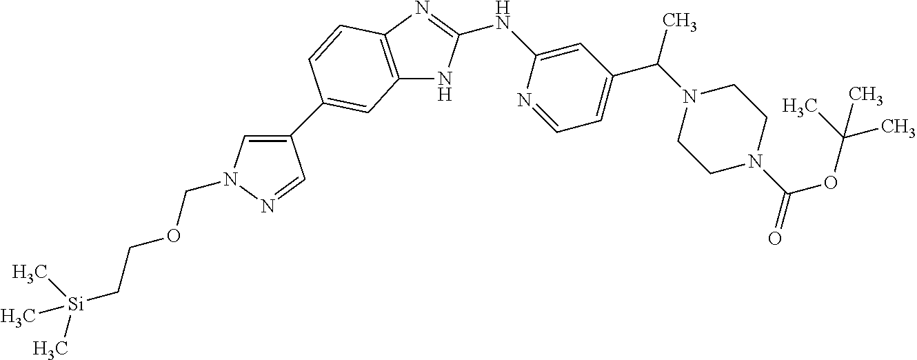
N(C1=CC(C(N2CCN(C(=O)OC(C)(C)C)CC2)C)=CC=N1)C1=NC2=C(N1)C=C(C1=CN(COCC[Si](C)(C)C)N=C1)C=C2
